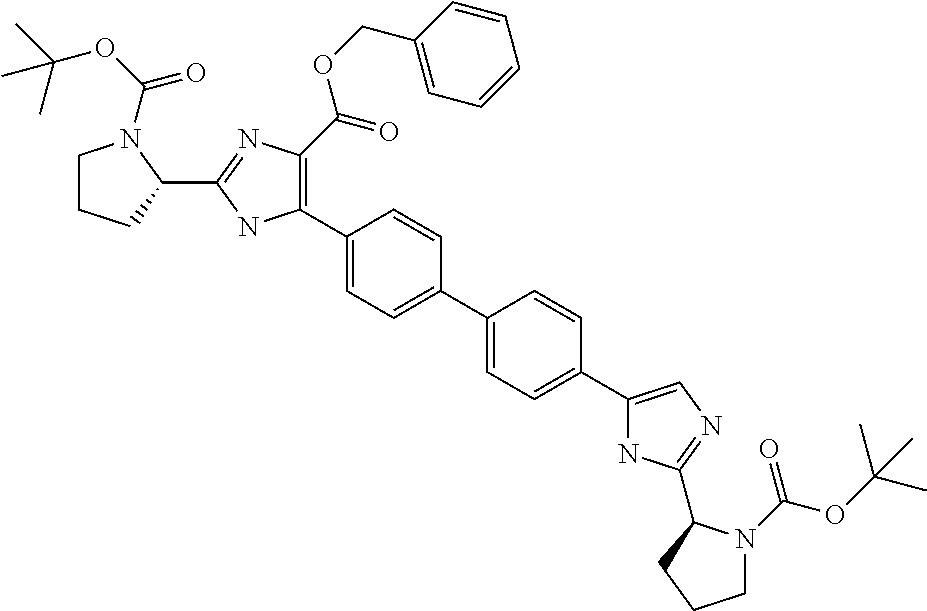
C1(C2=C(C(=O)OCC3=CC=CC=C3)N=C(C3N(C(OC(C)(C)C)=O)CCC3)N2)=CC=C(C2=CC=C(C3=CN=C(C4N(C(=O)OC(C)(C)C)CCC4)N3)C=C2)C=C1
